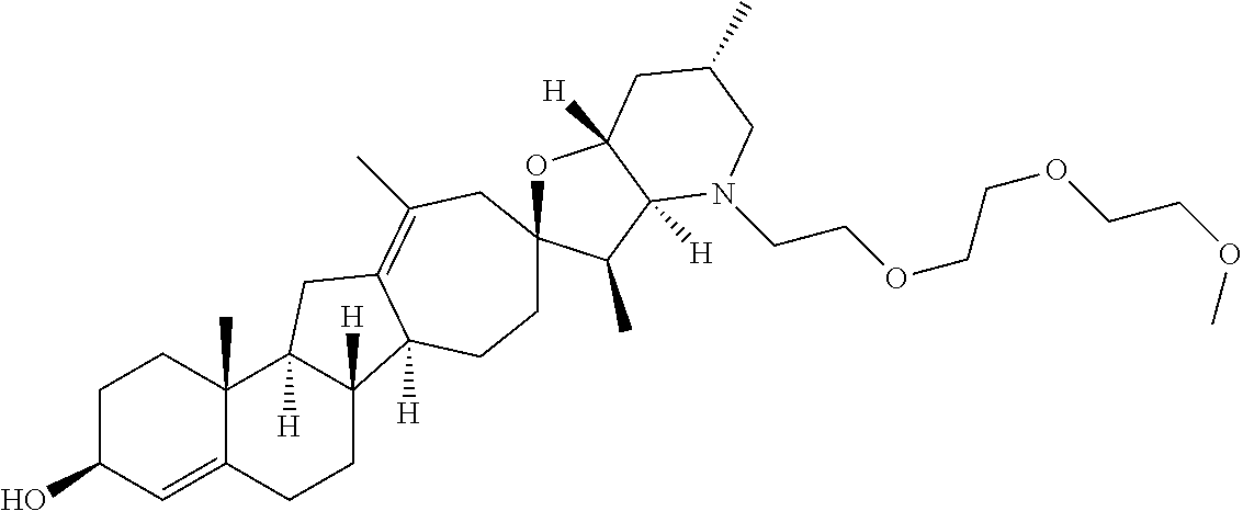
C1C(O)C=C2C(C)(C1)C1([H])C([H])(CC2)C2([H])C(=C(C)CC3(OC4([H])C([H])(C3C)N(CCOCCOCCOC)CC(C)C4)CC2)C1
